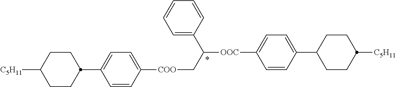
C1=C(C(C[COO]C2=CC=C(C3CCC([C5H11])CC3)C=C2)[OOC]C2=CC=C(C3CCC([C5H11])CC3)C=C2)C=CC=C1
